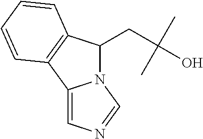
N12C(CC(C)(C)O)C3=C(C1=CN=C2)C=CC=C3
